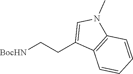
C(C[BocHN])C1=CN(C)C2=C1C=CC=C2
